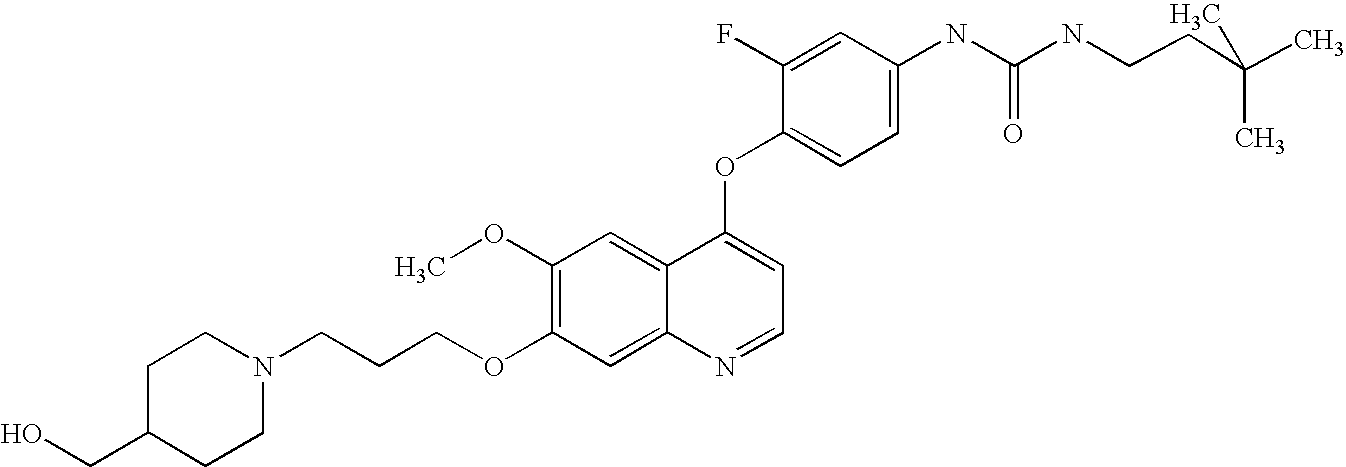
C1=C(F)C(OC2=CC=NC3=CC(OCCCN4CCC(CO)CC4)=C(OC)C=C23)=CC=C1NC(=O)NCCC(C)(C)C
